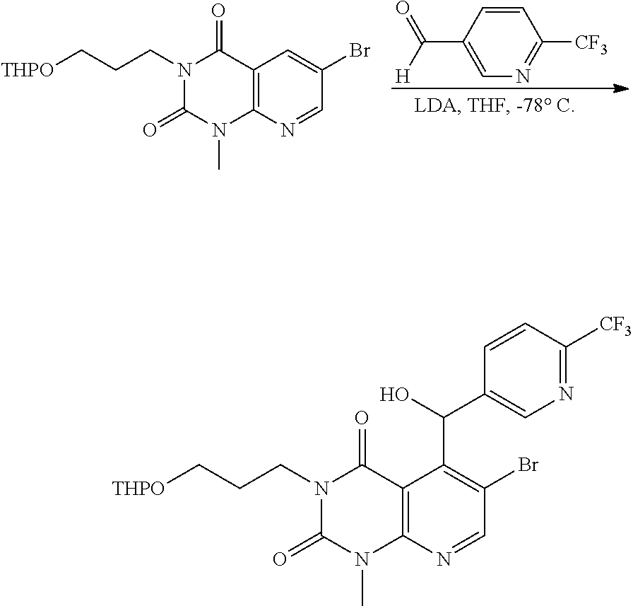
C1=CC(C([H])=O)=CN=C1[CF3].[THPO]CCCN1C(=O)N(C)C2=C(C1=O)C=C(Br)C=N2.[THPO]CCCN1C(=O)N(C)C2=C(C1=O)C(C(O)C1=CN=C([CF3])C=C1)=C(Br)C=N2
